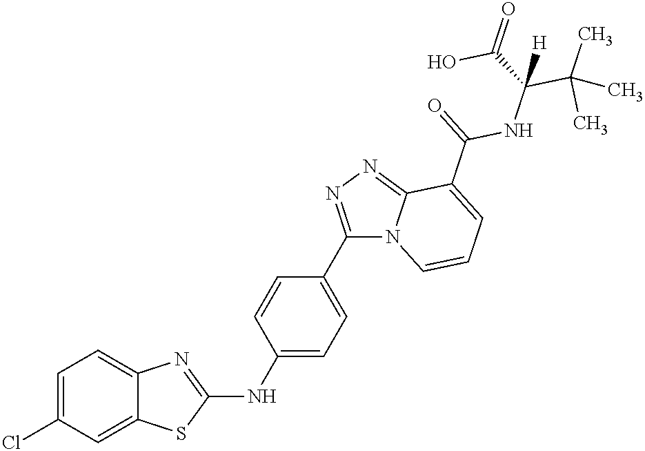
C1=C(Cl)C=C2C(=C1)N=C(NC1=CC=C(C3=NN=C4C(C(=O)NC(C(C)(C)C)(C(=O)O)[H])=CC=CN43)C=C1)S2
